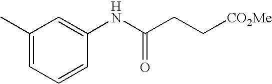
C1=CC(NC(CC[CO2Me])=O)=CC(C)=C1
